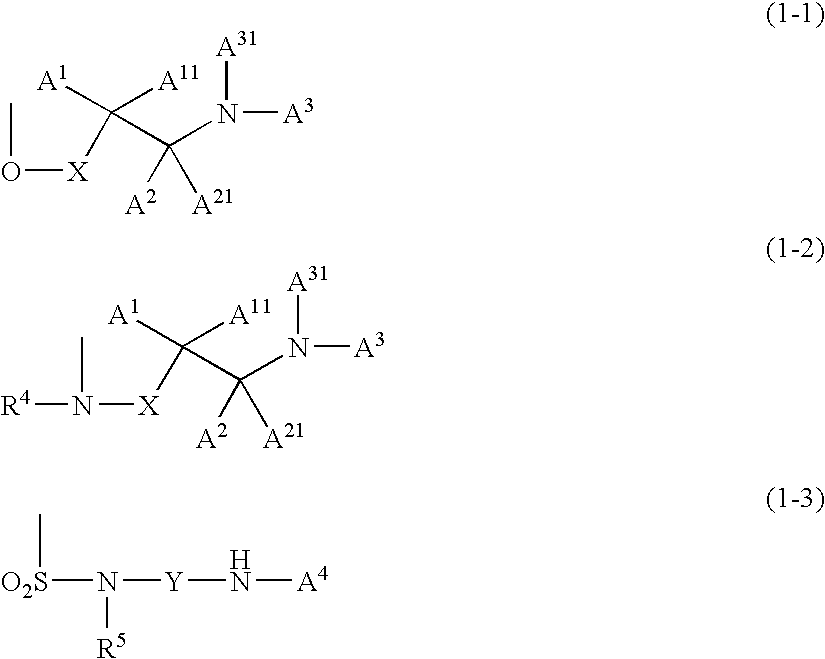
CO[X]C([A1])([A11])C(N([A31])[A3])([A21])[A2].CN([X]C([A1])([A11])C(N([A31])[A3])([A21])[A2])[R4].C[O2S]N([Y]N[A4])[R5]
